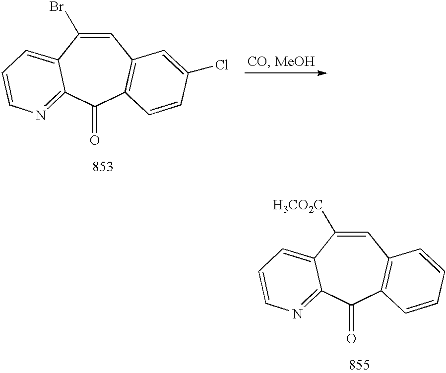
C1=C(Br)C2=CC=CN=C2C(=O)C2=C1C=C(Cl)C=C2.C1=C([H3CO2C])C2=CC=CN=C2C(=O)C2=C1C=CC=C2
